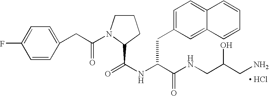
C1CN(C(CC2=CC=C(F)C=C2)=O)C(C(NC(C(NCC(CN)O)=O)CC2=CC=C3C(=C2)C=CC=C3)=O)C1.[ HCl]
